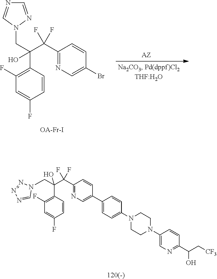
[120(-)].C1(C(C(C2=C(F)C=C(F)C=C2)(O)CN2N=NN=C2)(F)F)=NC=C(C2=CC=C(N3CCN(C4=CN=C(C(C[CF3])O)C=C4)CC3)C=C2)C=C1.C1(C(C(CN2N=CN=C2)(C2=C(F)C=C(F)C=C2)O)(F)F)=NC=C(Br)C=C1.[OA-Fr-I]
